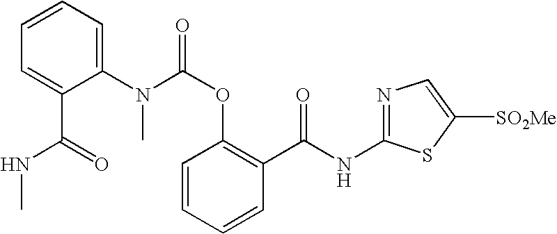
C1=CC=CC(C(NC2=NC=C([SO2Me])S2)=O)=C1OC(=O)N(C1=CC=CC=C1C(=O)NC)C
